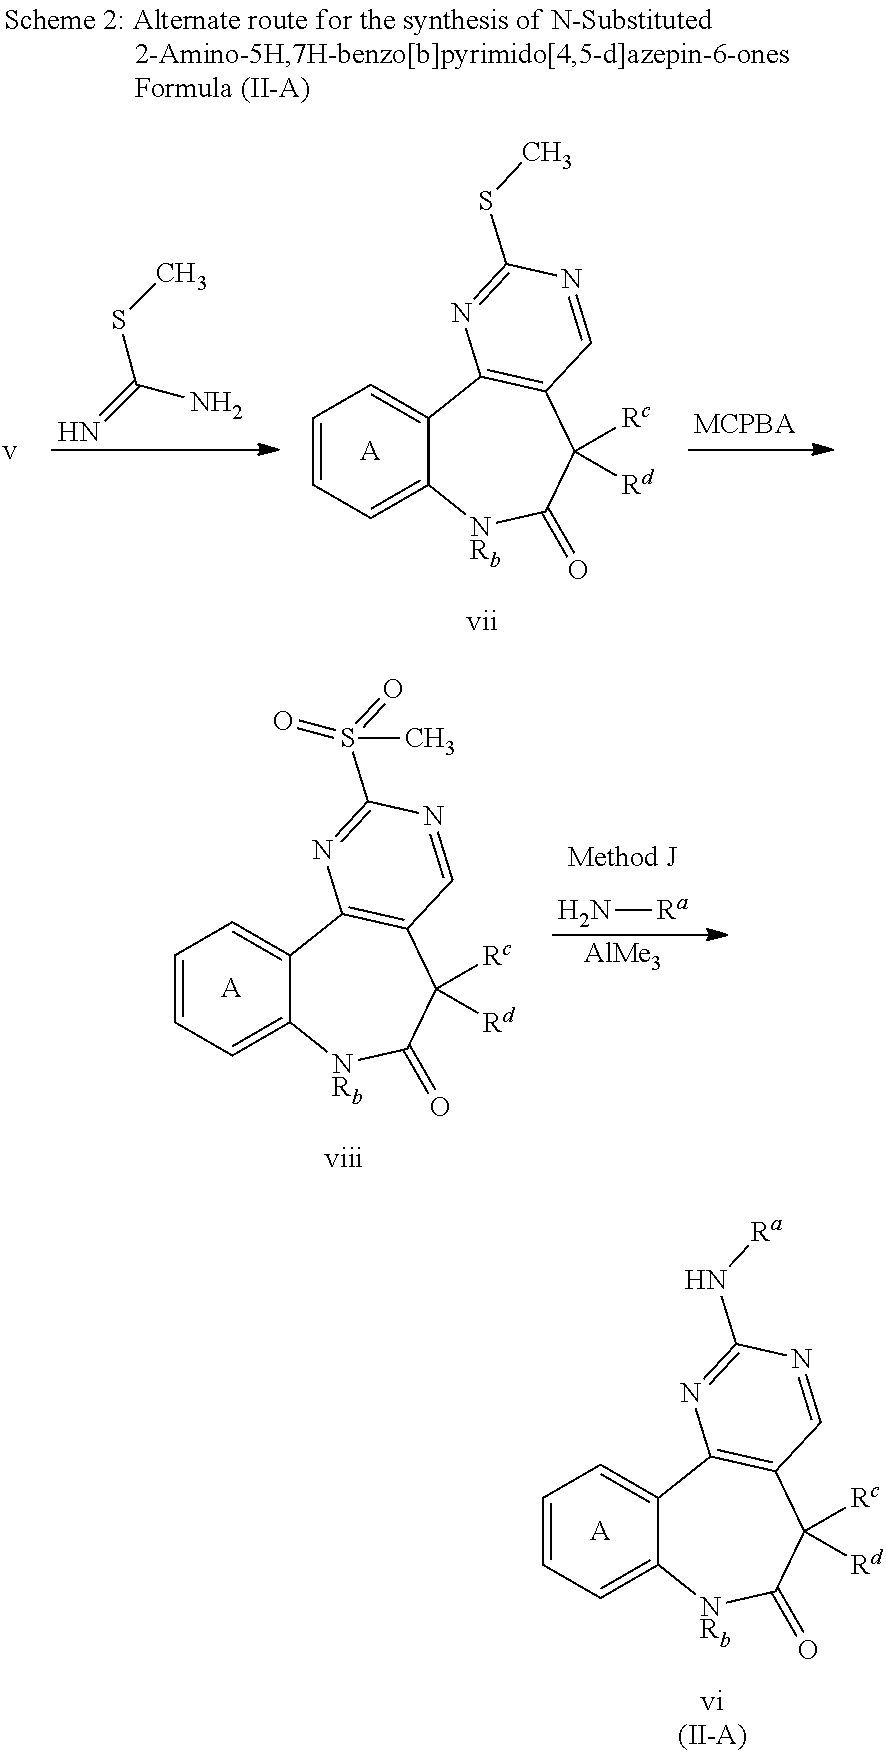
C1=CC=C2C(=C1)C1=C(C([Rc])([Rd])C(=O)[NRb]2)C=NC(N[Ra])=N1.[A].C1=CC=C2C(=C1)C1=C(C([Rc])([Rd])C(=O)[NRb]2)C=NC(S(=O)(C)=O)=N1.[A].N[Ra].[AlMe3].S(C(=N)N)C.C1=CC=C2C(=C1)C1=C(C([Rc])([Rd])C(=O)[NRb]2)C=NC(SC)=N1.[A]
